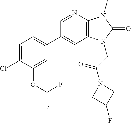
C1(C2=CC=C(Cl)C(OC(F)F)=C2)=CC2=C(N=C1)N(C)C(=O)N2CC(N1CC(F)C1)=O
